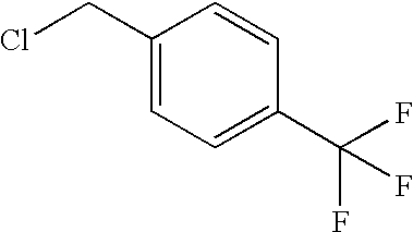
C1(CCl)=CC=C(C(F)(F)F)C=C1
